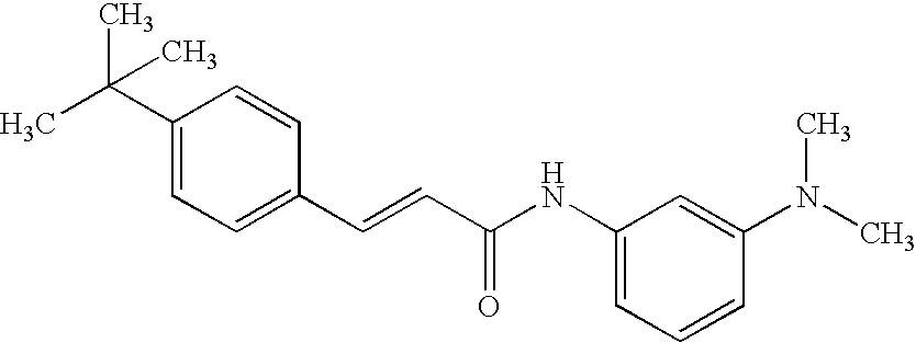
C1(C=CC(=O)NC2=CC=CC(N(C)C)=C2)=CC=C(C(C)(C)C)C=C1
